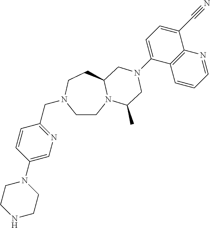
C1CN2C(CCN1CC1=NC=C(N3CCNCC3)C=C1)CN(C1=CC=C(C#N)C3=C1C=CC=N3)CC2C
